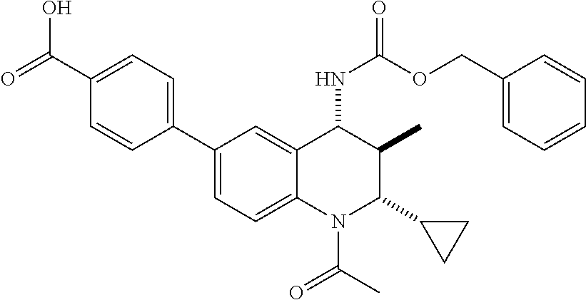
C1(C2=CC=C(C(=O)O)C=C2)=CC=C2C(=C1)C(NC(=O)OCC1=CC=CC=C1)C(C)C(C1CC1)N2C(=O)C
